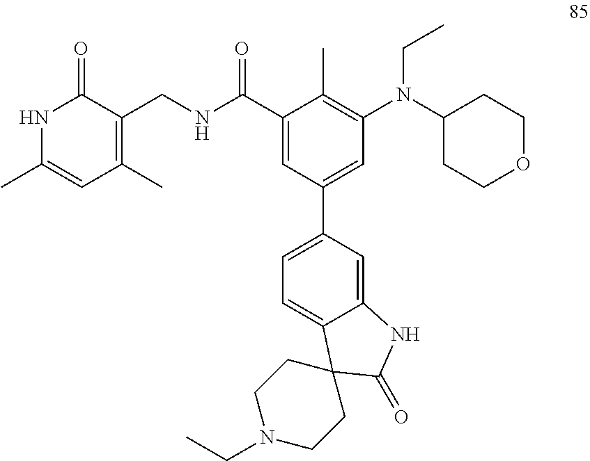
N1C(C)=CC(C)=C(CNC(C2=CC(C3=CC=C4C(=C3)NC(=O)C43CCN(CC)CC3)=CC(N(C3CCOCC3)CC)=C2C)=O)C1=O
